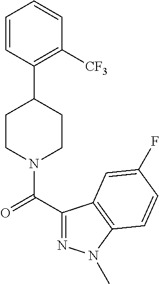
C1(C2CCN(C(C3=NN(C)C4=C3C=C(F)C=C4)=O)CC2)=C([CF3])C=CC=C1
